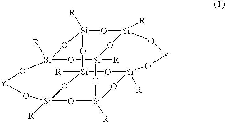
[R][Si]12O[Si]3([R])O[Si]4([R])O[Si]5([R])O[Si]([R])(O[Si]([R])(O1)O[Si]([R])(O5)O[Y]O[Si]([R])(O4)O2)O[Y]O3
